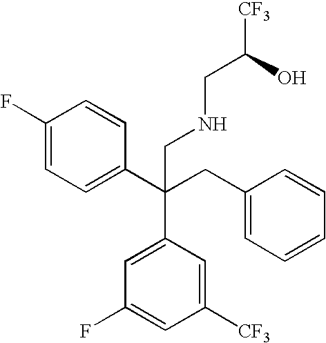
C1(C(CC2=CC=CC=C2)(CNCC(O)[CF3])C2=CC(F)=CC([CF3])=C2)=CC=C(F)C=C1
